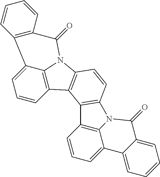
C1=CC2=C3C(=C1)C1=C(C(=O)N3C3=C2C2=C(C=C3)N3C4=C2C=CC=C4C2=CC=CC=C2C3=O)C=CC=C1
